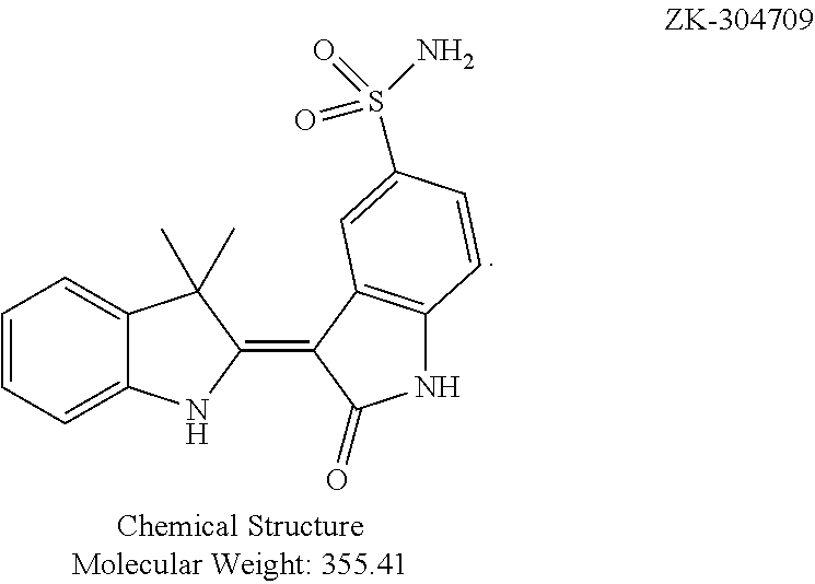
C1=CC=C2C(=C1)C(C)(C)C(=C1C3=C(NC1=O)C=CC(S(N)(=O)=O)=C3)N2
